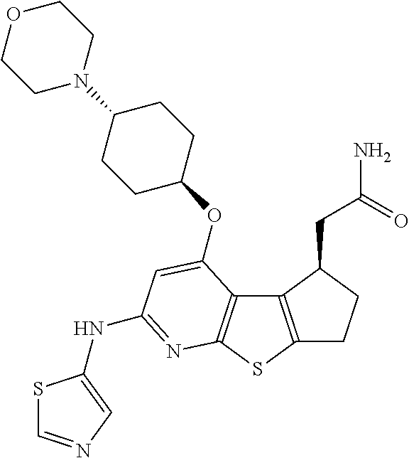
C12=C(SC3=C1C(OC1CCC(N4CCOCC4)CC1)=CC(NC1=CN=CS1)=N3)CCC2CC(N)=O
